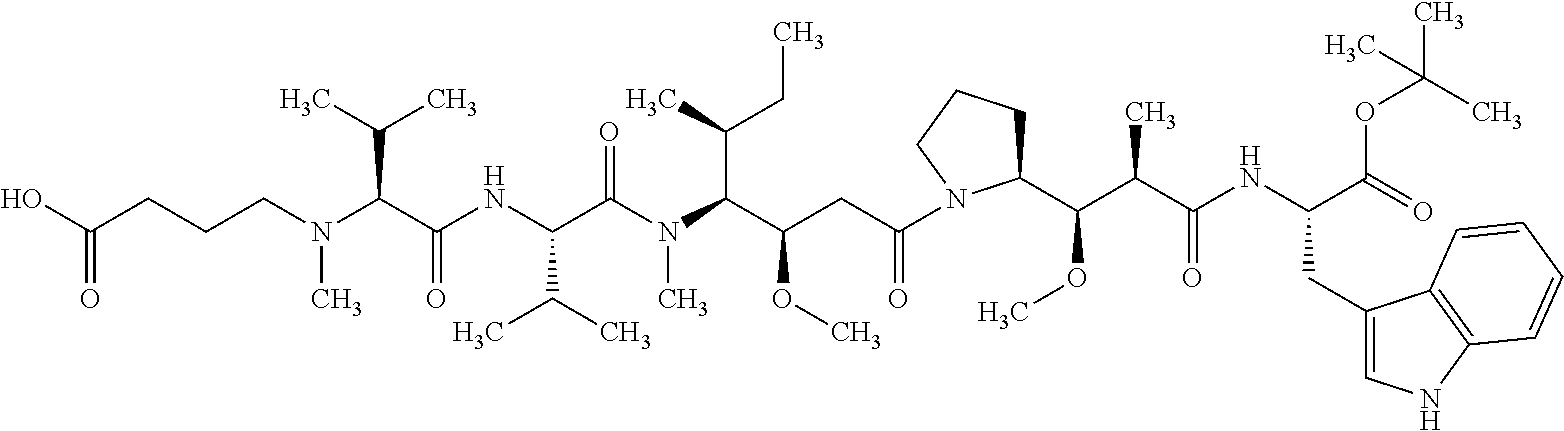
C(C(C(N(C(C(NC(C(N(CCCC(O)=O)C)C(C)C)=O)C(C)C)=O)C)C(C)CC)OC)C(=O)N1C(C(C(C(NC(C(=O)OC(C)(C)C)CC2=CNC3=C2C=CC=C3)=O)C)OC)CCC1
